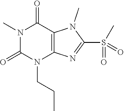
N1(C)C(=O)N(CCC)C2=C(C1=O)N(C)C(S(=O)(C)=O)=N2
